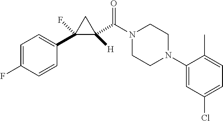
C1=C(F)C=CC(C2(F)C(C(N3CCN(C4=CC(Cl)=CC=C4C)CC3)=O)([H])C2)=C1
